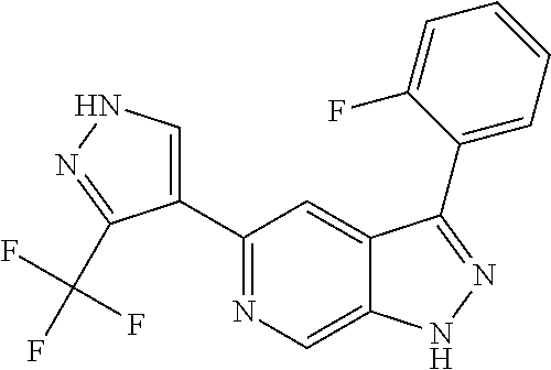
C1(C2=NC=C3C(=C2)C(C2=CC=CC=C2F)=NN3)=CNN=C1C(F)(F)F
